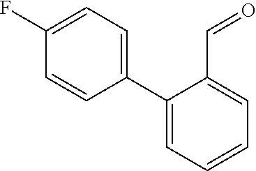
C1(F)=CC=C(C2=CC=CC=C2C=O)C=C1
